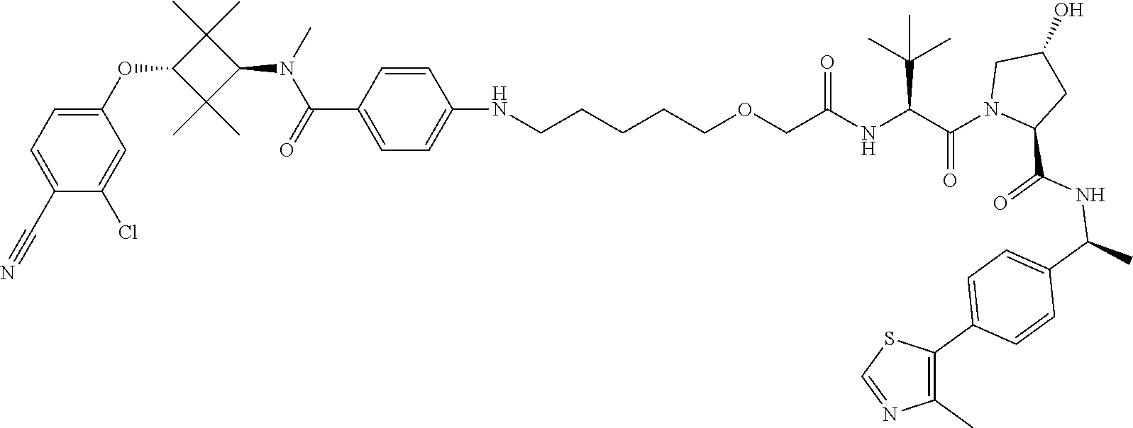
C1(C#N)=CC=C(OC2C(C)(C)C(N(C(=O)C3=CC=C(NCCCCCOCC(NC(C(N4CC(O)CC4C(NC(C4=CC=C(C5=C(C)N=CS5)C=C4)C)=O)=O)C(C)(C)C)=O)C=C3)C)C2(C)C)C=C1Cl
